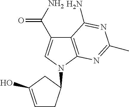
C1=C(O)CC(N2C=C(C(N)=O)C3=C2N=C(C)N=C3N)C1
